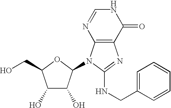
C1(O)C(O)C(N2C3=C(N=C2NCC2=CC=CC=C2)C(=O)NC=N3)OC1CO
